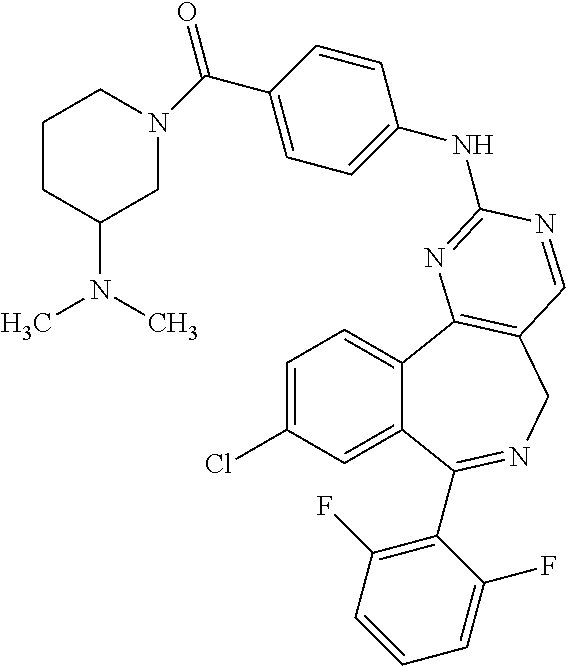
C1=C(Cl)C=C2C(=C1)C1=C(CN=C2C2=C(F)C=CC=C2F)C=NC(NC2=CC=C(C(N3CCCC(N(C)C)C3)=O)C=C2)=N1
